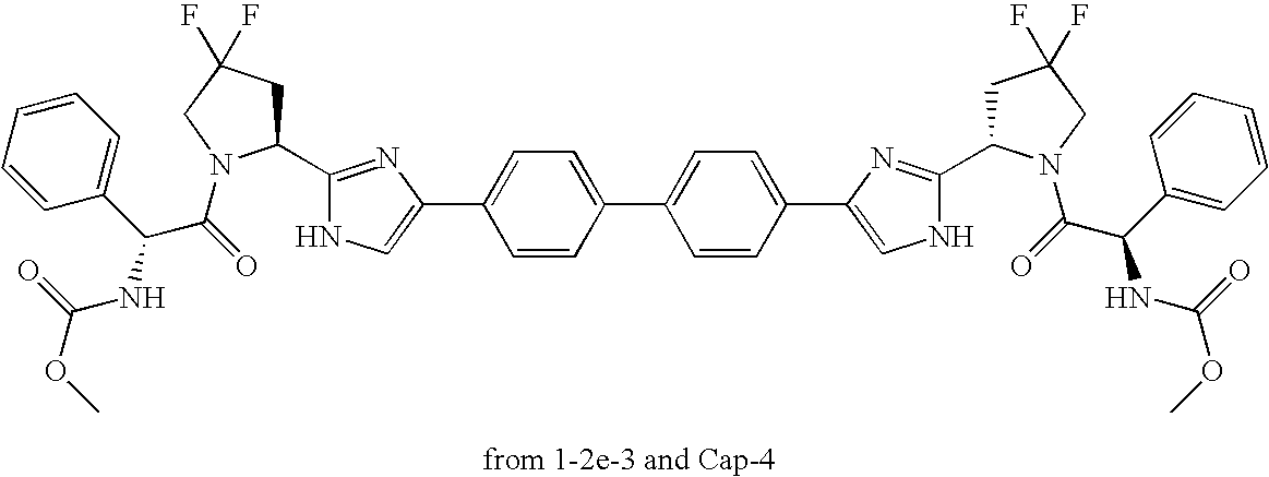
C1(C2CC(F)(F)CN2C(=O)C(C2=CC=CC=C2)NC(OC)=O)=NC(C2=CC=C(C3=CC=C(C4=CNC(C5CC(F)(F)CN5C(=O)C(C5=CC=CC=C5)NC(OC)=O)=N4)C=C3)C=C2)=CN1
